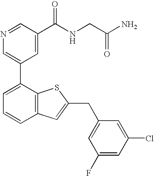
N1=CC(C(NCC(N)=O)=O)=CC(C2=CC=CC3=C2SC(CC2=CC(F)=CC(Cl)=C2)=C3)=C1
